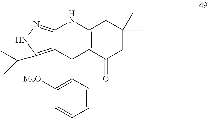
C12=NNC(C(C)C)=C1C(C1=C([MeO])C=CC=C1)C1=C(N2)CC(C)(C)CC1=O
